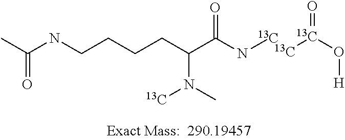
CC(NCCCCC(C(N[13C])=O)N(C)[13C])=O.[13C][13C](O[H])=O
